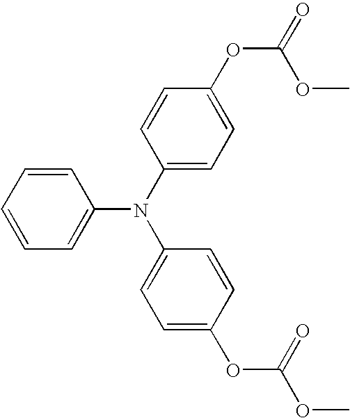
C1=CC=CC=C1N(C1=CC=C(OC(=O)OC)C=C1)C1=CC=C(OC(OC)=O)C=C1
